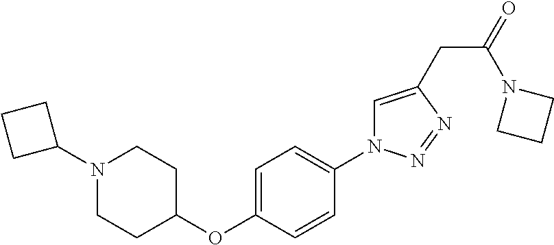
N1(C2CCC2)CCC(OC2=CC=C(N3C=C(CC(=O)N4CCC4)N=N3)C=C2)CC1
